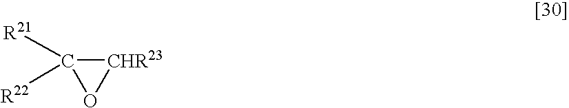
[CHR23]1C([R21])([R22])O1
